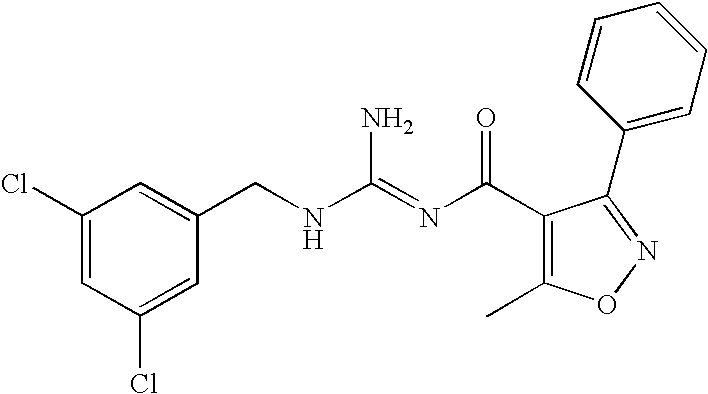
C1(Cl)=CC(Cl)=CC(CNC(=NC(C2=C(C)ON=C2C2=CC=CC=C2)=O)N)=C1
